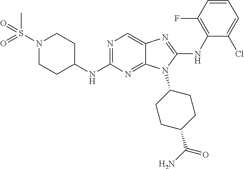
N1=C(NC2CCN(S(=O)(C)=O)CC2)N=C2C(=C1)N=C(NC1=C(F)C=CC=C1Cl)N2C1CCC(C(N)=O)CC1
